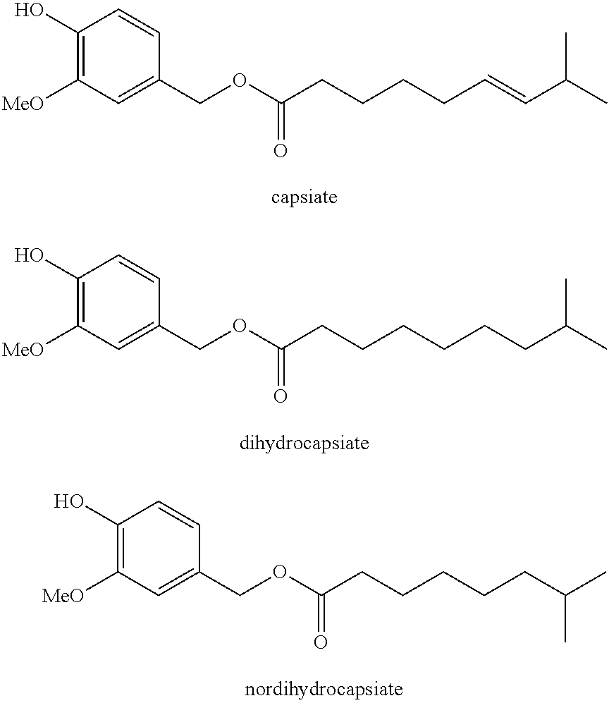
C1(O)=C([MeO])C=C(COC(CCCCC=CC(C)C)=O)C=C1.C1(O)=C([MeO])C=C(COC(CCCCCCC(C)C)=O)C=C1.C1(O)=C([MeO])C=C(COC(CCCCCC(C)C)=O)C=C1
